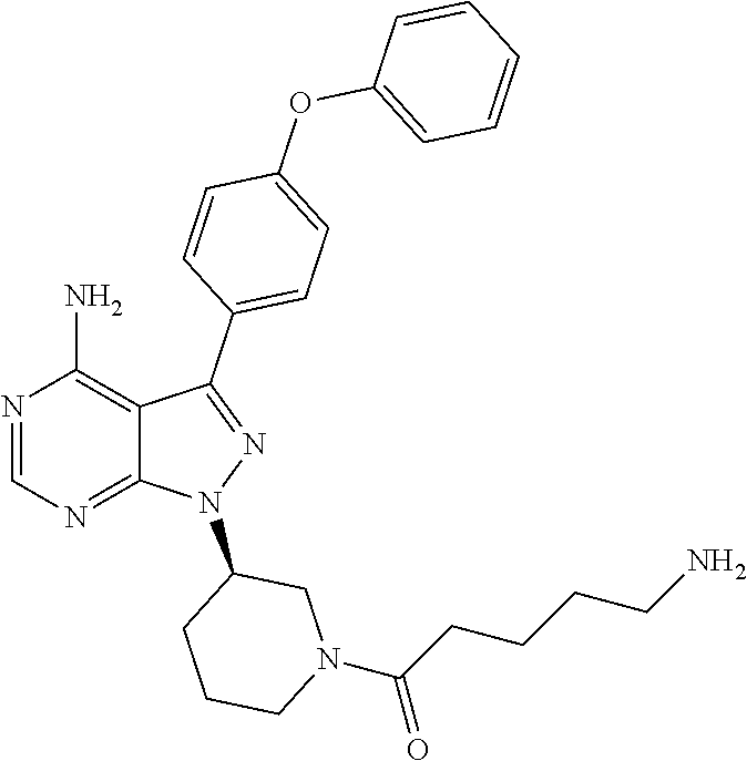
N1=CN=C2C(=C1N)C(C1=CC=C(OC3=CC=CC=C3)C=C1)=NN2C1CCCN(C(CCCCN)=O)C1
